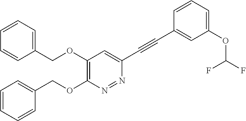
C1(OCC2=CC=CC=C2)=C(OCC2=CC=CC=C2)N=NC(C#CC2=CC(OC(F)F)=CC=C2)=C1
